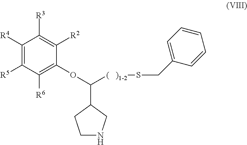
C1([R4])=C([R5])C([R6])=C(OC([(   )1-2]SCC2=CC=CC=C2)C2CNCC2)C([R2])=C1[R3]
